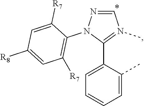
C1=C(C2=N(C)C=NN2C2=C([R7])C=C([R8])C=C2[R7])C(C)=CC=C1
